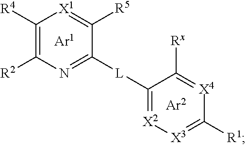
[X2]1=C([L]C2=NC([R2])=C([R4])[X1]=C2[R5])C([Rx])=[X4]C([R1])=[X3]1
